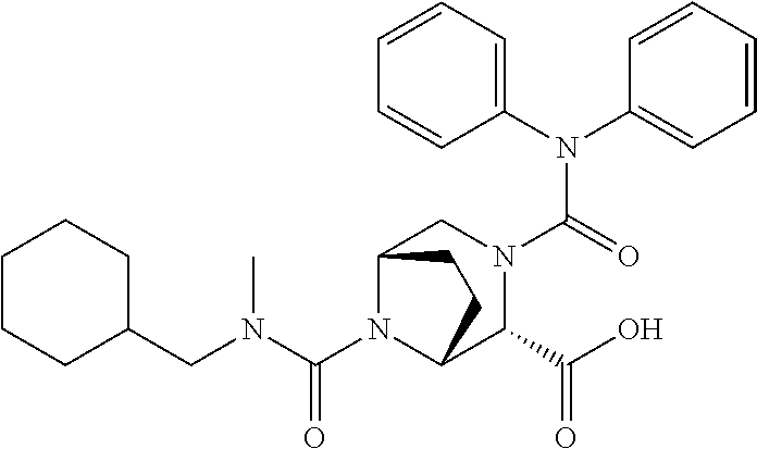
C1(N(C2=CC=CC=C2)C(=O)N2CC3N(C(N(C)CC4CCCCC4)=O)C(C2C(O)=O)CC3)=CC=CC=C1
